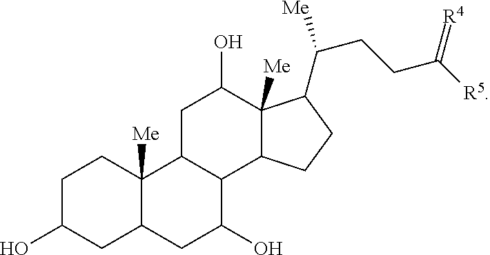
C1C(O)CC2C([Me])(C1)C1C(C(O)C2)C2C([Me])(C(O)C1)C(C([Me])CCC([R5])=[R4])CC2
